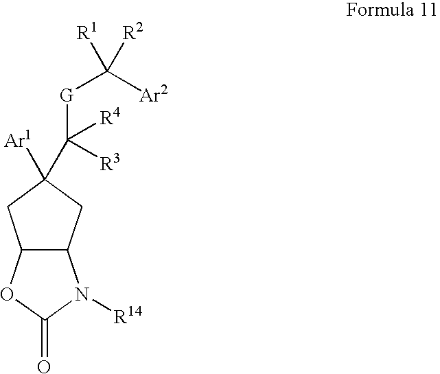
[Ar1]C1(C([G]C([Ar2])([R1])[R2])([R4])[R3])CC2C(C1)OC(=O)N2[R14]
